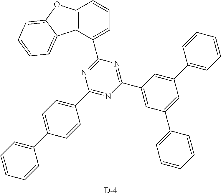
C1(C2=CC(C3=CC=CC=C3)=CC(C3=CC=CC=C3)=C2)=NC(C2=CC=CC3=C2C2=CC=CC=C2O3)=NC(C2=CC=C(C3=CC=CC=C3)C=C2)=N1.[D]
